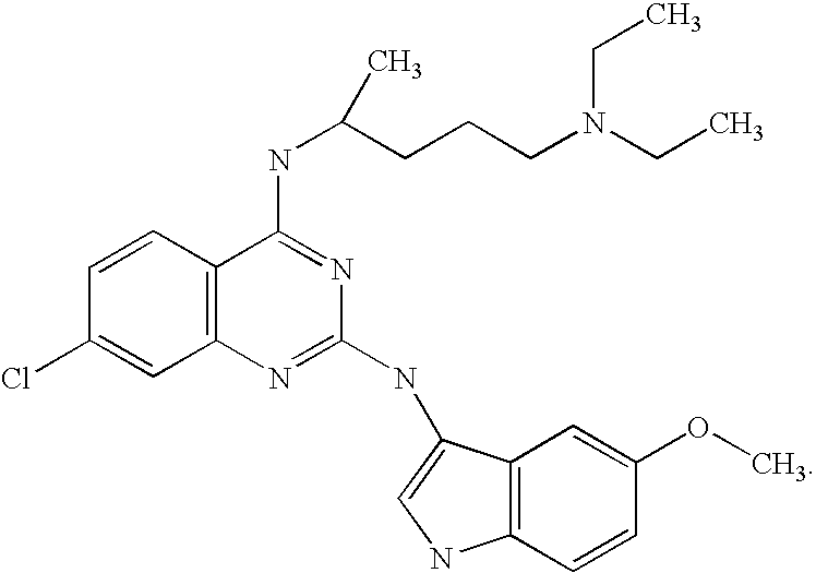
C1=CC2=C(C=C1Cl)N=C(NC1=CNC3=C1C=C(OC)C=C3)N=C2NC(CCCN(CC)CC)C
